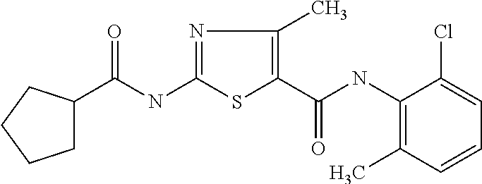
C(NC1=NC(C)=C(C(=O)NC2=C(C)C=CC=C2Cl)S1)(=O)C1CCCC1
